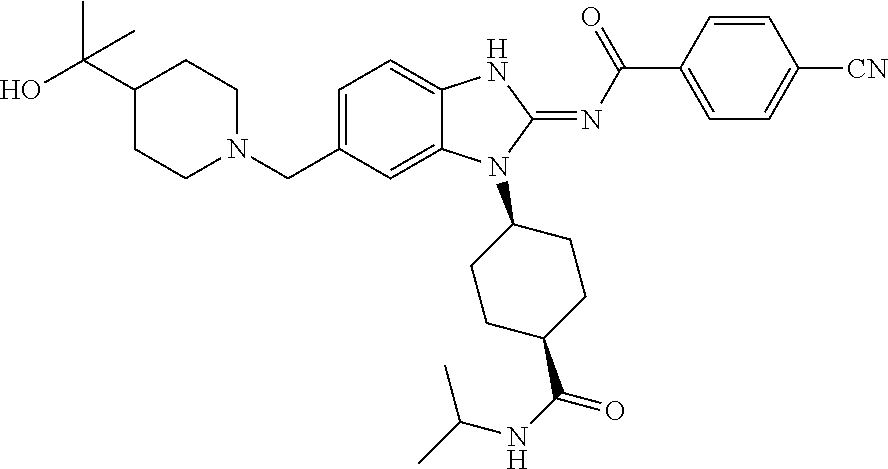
C1=C(CN2CCC(C(O)(C)C)CC2)C=C2C(=C1)NC(=NC(C1=CC=C([CN])C=C1)=O)N2C1CCC(C(NC(C)C)=O)CC1
